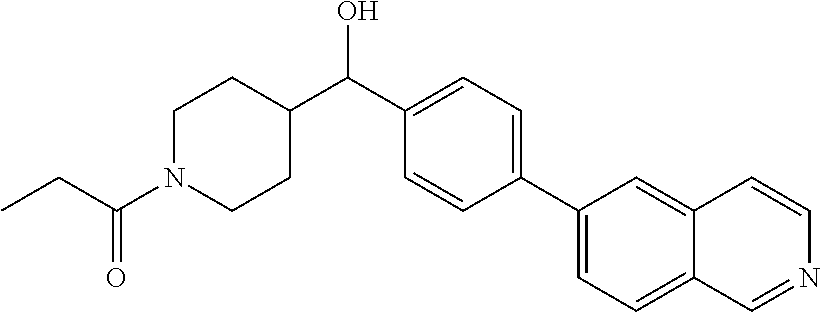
C(C1CCN(C(CC)=O)CC1)(C1=CC=C(C2=CC=C3C(=C2)C=CN=C3)C=C1)O
